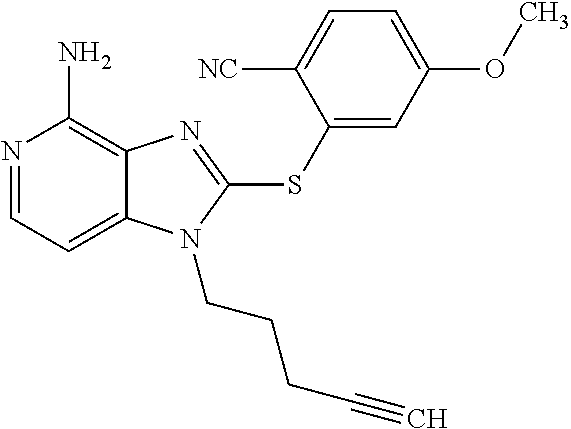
N1=CC=C2C(=C1N)N=C(SC1=CC(OC)=CC=C1[CN])N2CCCC#C
